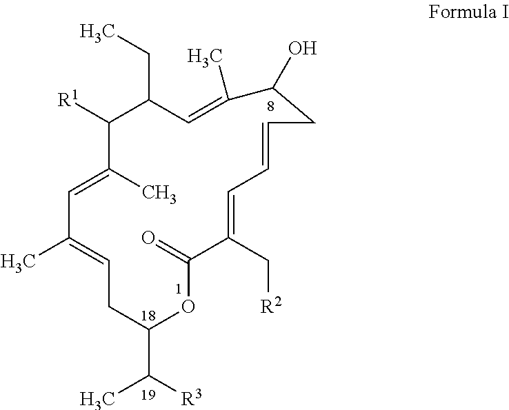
C1=C(C)C([R1])C(CC)C=C(C)C(O)CC=CC=C(C[R2])C(=O)OC(C([R3])C)CC=C1C
